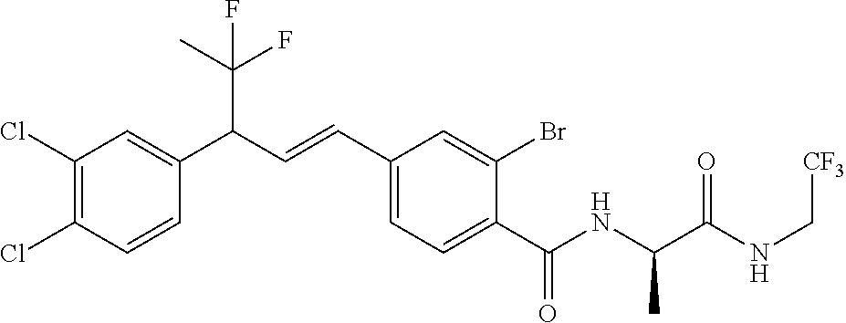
C1(Cl)=C(Cl)C=CC(C(C=CC2=CC=C(C(NC(C(NC[CF3])=O)C)=O)C(Br)=C2)C(C)(F)F)=C1
